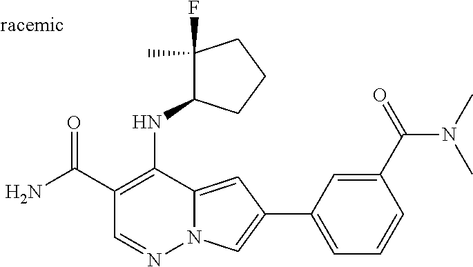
O=C(C1=C(NC2C(F)(C)CCC2)C2=CC(C3=CC=CC(C(=O)N(C)C)=C3)=CN2N=C1)N
